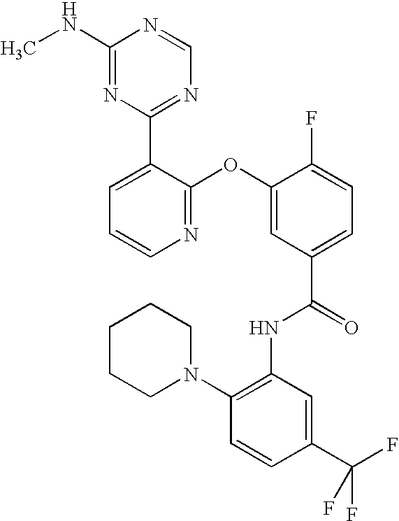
N1=C(OC2=CC(C(=O)NC3=C(N4CCCCC4)C=CC(C(F)(F)F)=C3)=CC=C2F)C(C2=NC=NC(NC)=N2)=CC=C1
